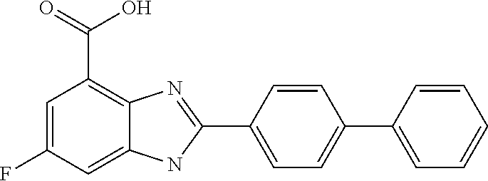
C1=C(F)C=C2C(=C1C(=O)O)N=C(C1=CC=C(C3=CC=CC=C3)C=C1)N2
